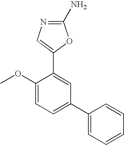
N1=C(N)OC(C2=CC(C3=CC=CC=C3)=CC=C2OC)=C1
